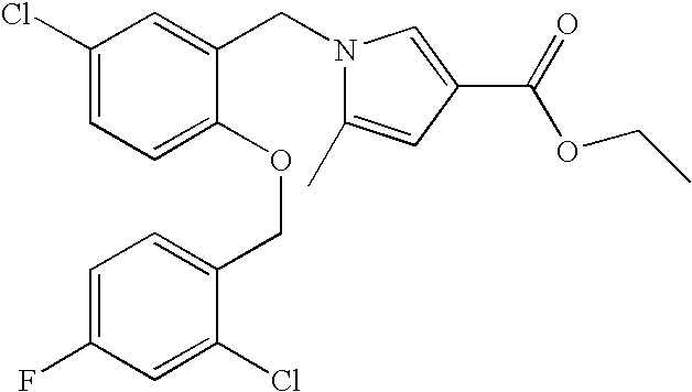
C1(Cl)=CC=C(OCC2=CC=C(F)C=C2Cl)C(CN2C(C)=CC(C(=O)OCC)=C2)=C1
